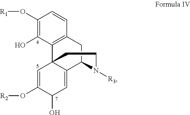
C1(O[R1])=C(O)C2=C(C=C1)CC1C3=CC(O)C(O[R2])=CC23CCN1[R3]
